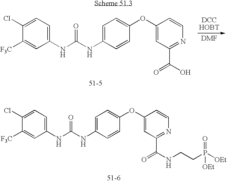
C1(NC(NC2=CC=C(OC3=CC(C(=O)O)=NC=C3)C=C2)=O)=CC=C(Cl)C([F3C])=C1.C1(NC(NC2=CC=C(OC3=CC(C(=O)NCCP([OEt])(=O)[OEt])=NC=C3)C=C2)=O)=CC=C(Cl)C([F3C])=C1
